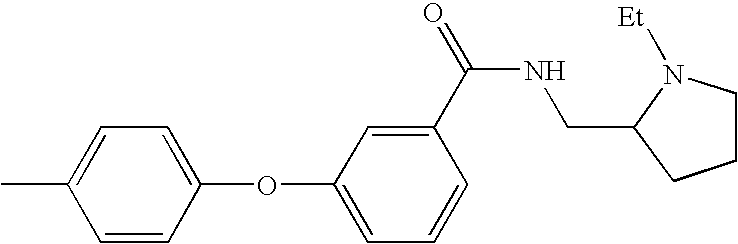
CC1=CC=C(OC2=CC=CC(C(=O)NCC3CCCN3[Et])=C2)C=C1
